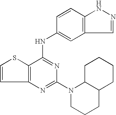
C12=C(C(NC3=CC4=C(C=C3)NN=C4)=NC(N3CCCC4C3CCCC4)=N1)SC=C2
